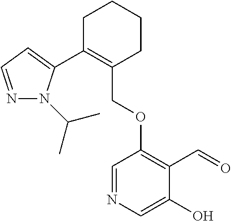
C1C(C2=CC=NN2C(C)C)=C(COC2=C(C=O)C(O)=CN=C2)CCC1
